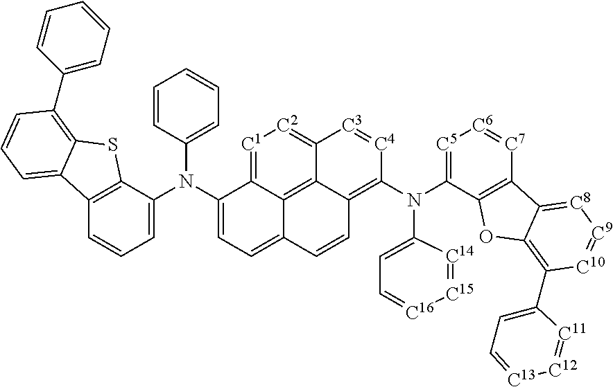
C12=C(C(N(C3=CC=C4C5=C6C(=[C2][C1]=C35)[C3]=[C4]C(N(C3=[C5][C6]=[C7]C5=C3OC3=C(C7=CC=[C13][C12]=[C11]7)[C10]=[C9][C8]=C53)C3=CC=[C16][C15]=[C14]3)=C6C=C4)C3=CC=CC=C3)=CC=C1)SC1=C(C3=CC=CC=C3)C=CC=C21
